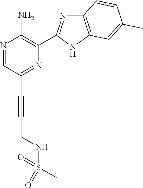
N1=CC(C#CCNS(=O)(C)=O)=NC(C2=NC3=C(N2)C=C(C)C=C3)=C1N
